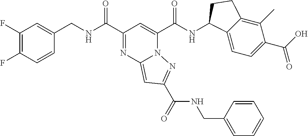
C1(F)=C(F)C=CC(CNC(C2=NC3=CC(C(=O)NCC4=CC=CC=C4)=NN3C(C(NC3C4=CC=C(C(O)=O)C(C)=C4CC3)=O)=C2)=O)=C1
